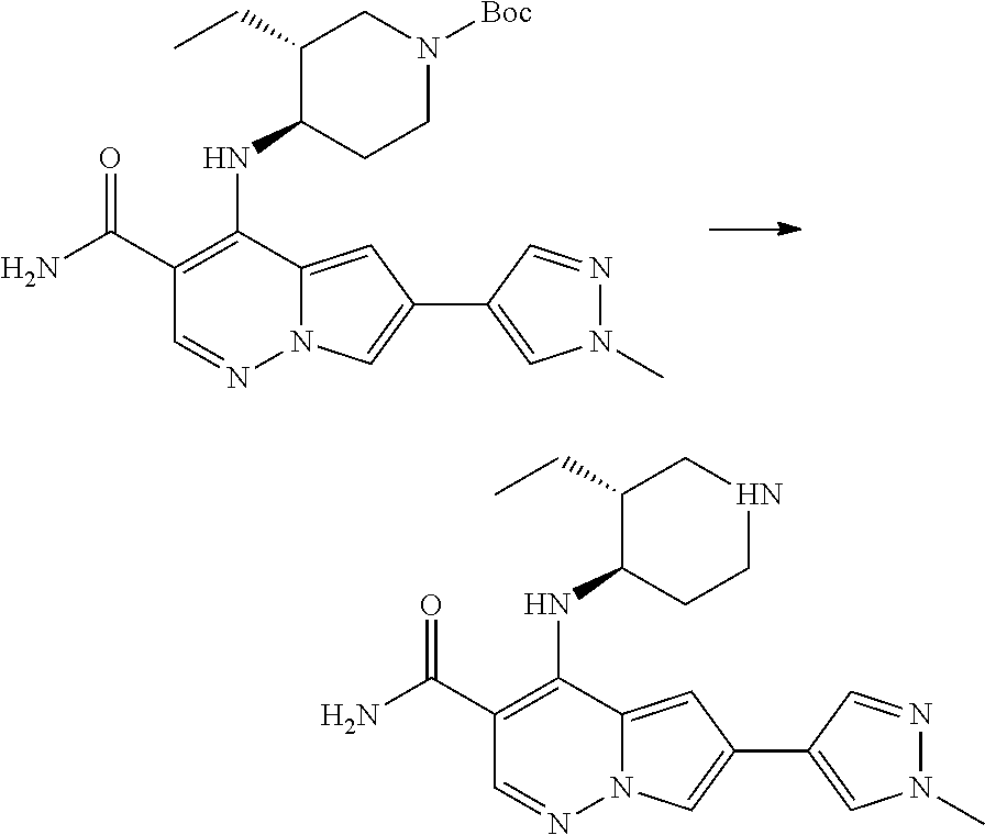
NC(C1=C(NC2C(CC)CN([Boc])CC2)C2=CC(C3=CN(C)N=C3)=CN2N=C1)=O.NC(C1=C(NC2C(CC)CNCC2)C2=CC(C3=CN(C)N=C3)=CN2N=C1)=O
